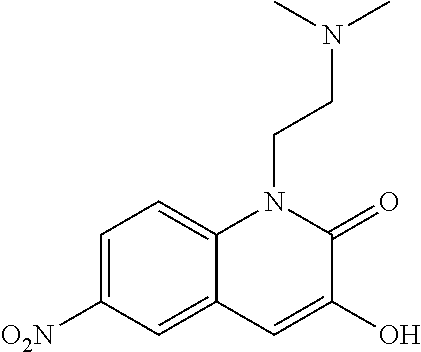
C1=C([O2N])C=C2C(=C1)N(CCN(C)C)C(=O)C(O)=C2
